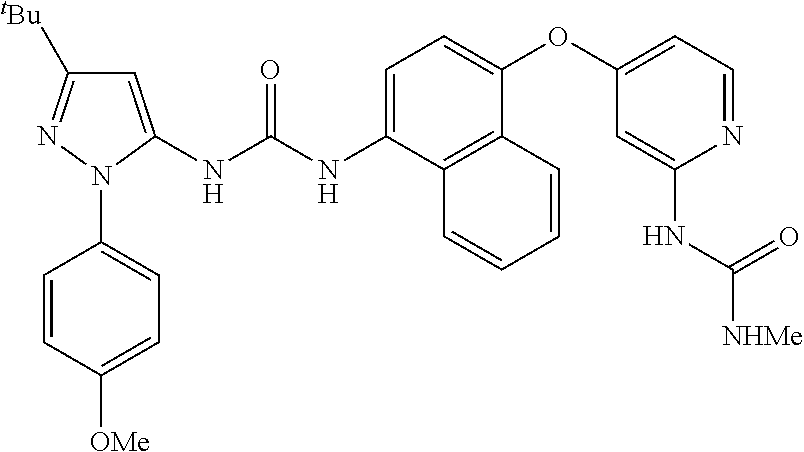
C1=CC([OMe])=CC=C1N1C(NC(NC2=CC=C(OC3=CC=NC(NC([NHMe])=O)=C3)C3=C2C=CC=C3)=O)=CC([tBu])=N1
